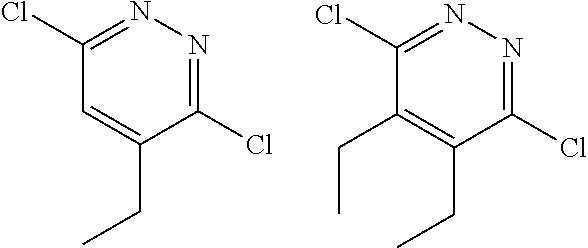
C1(Cl)=NN=C(Cl)C=C1CC.C1(Cl)=NN=C(Cl)C(CC)=C1CC
